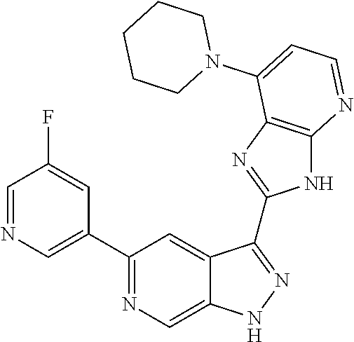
C1(C2=NC=C3C(=C2)C(C2=NC4=C(N2)N=CC=C4N2CCCCC2)=NN3)=CN=CC(F)=C1
